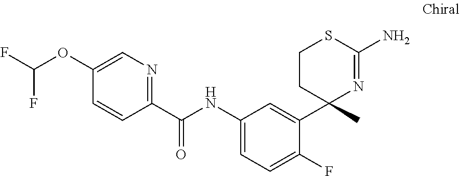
C1(OC(F)F)=CN=C(C(NC2=CC=C(F)C(C3(C)N=C(N)SCC3)=C2)=O)C=C1
